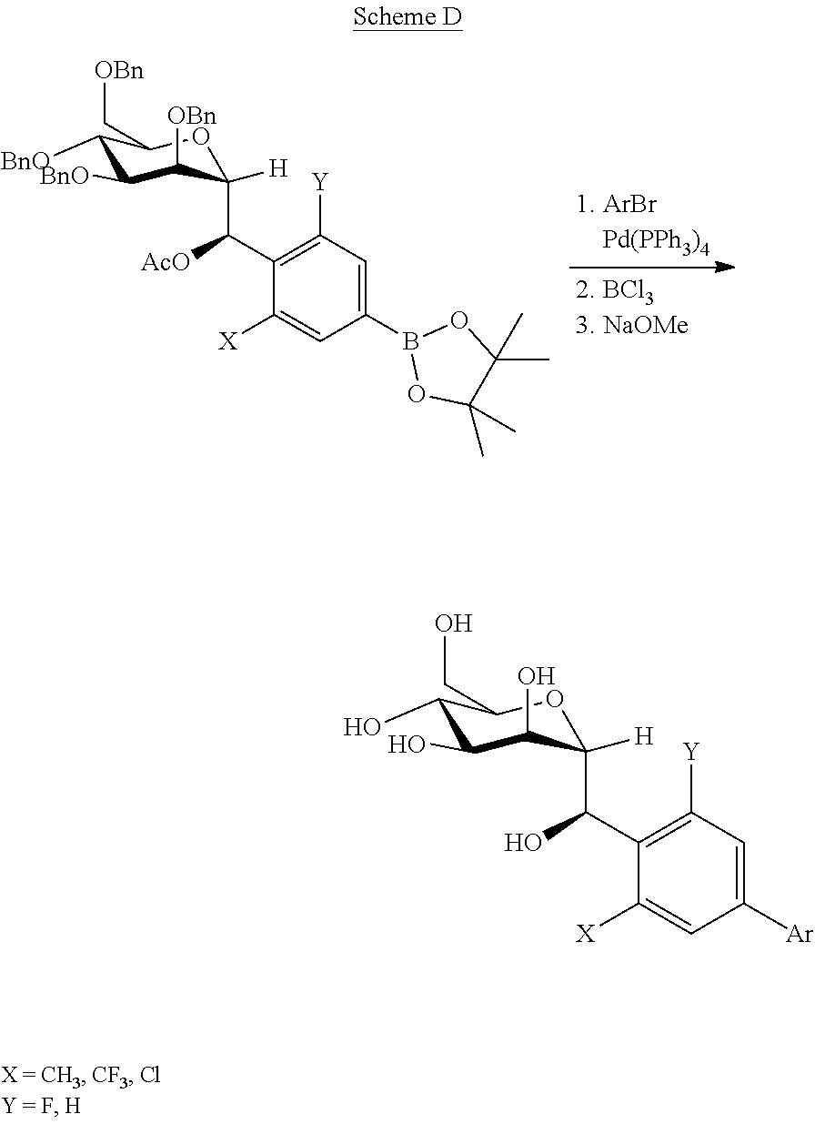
C1(O)C(O)C(O)C(C(C2=C([Y])C=C([Ar])C=C2[X])O)([H])OC1CO.C1([BnO])C([BnO])C([OBn])C(C(C2=C([Y])C=C(B3OC(C)(C)C(C)(C)O3)C=C2[X])[AcO])([H])OC1C[OBn]
